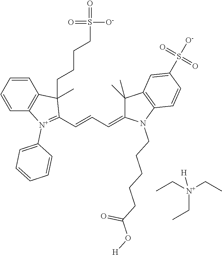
C1=CC=CC2=C1C(CCCCS(=O)([O-])=O)(C)C(C=CC=C1C(C)(C)C3=C(N1CCCCCC(O[H])=O)C=CC(S(=O)(=O)[O-])=C3)=[N+]2C1=CC=CC=C1.CC[N+](CC)(CC)[H]
